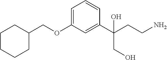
C1CCCC(COC2=CC=CC(C(CCN)(CO)O)=C2)C1
